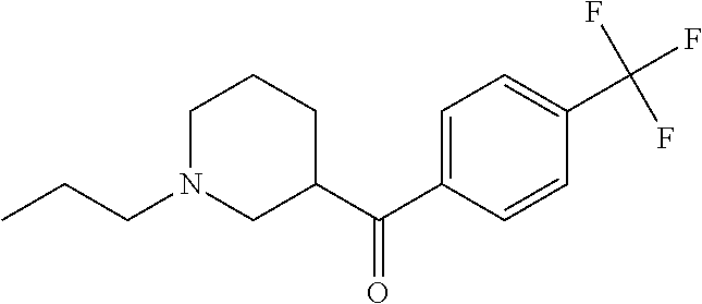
C1N(CCC)CC(C(C2=CC=C(C(F)(F)F)C=C2)=O)CC1
